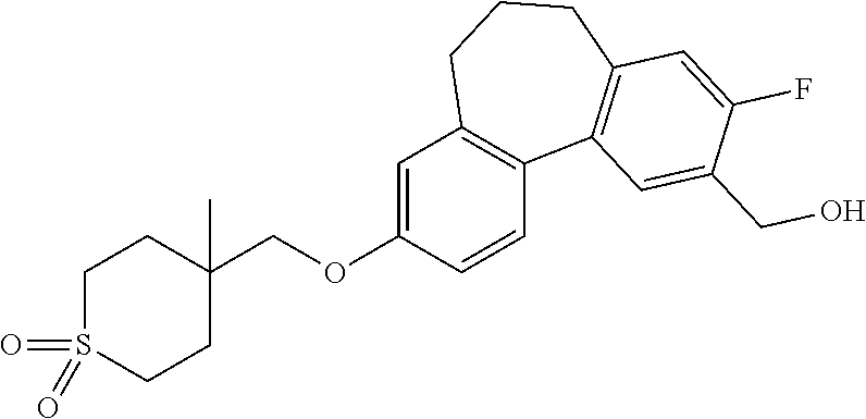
C1S(=O)(=O)CCC(COC2=CC3=C(C=C2)C2=C(CCC3)C=C(F)C(CO)=C2)(C)C1
